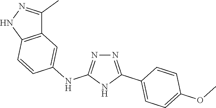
N1=C(NC2=CC3=C(C=C2)NN=C3C)NC(C2=CC=C(OC)C=C2)=N1
